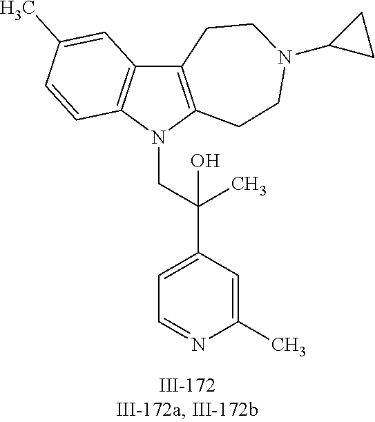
N1(CC(C2=CC=NC(C)=C2)(C)O)C2=C(C3=C1C=CC(C)=C3)CCN(C1CC1)CC2
